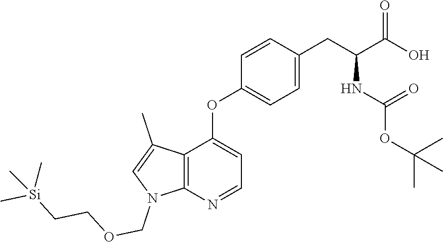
C1=CC(CC(C(O)=O)NC(OC(C)(C)C)=O)=CC=C1OC1=CC=NC2=C1C(C)=CN2COCC[Si](C)(C)C
